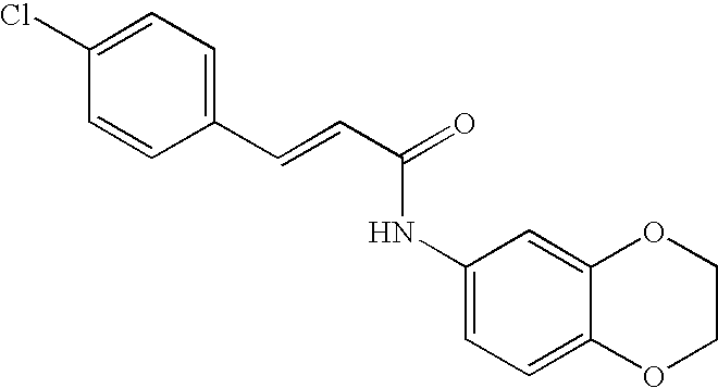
C(=CC(=O)NC1=CC=C2C(=C1)OCCO2)C1=CC=C(Cl)C=C1
